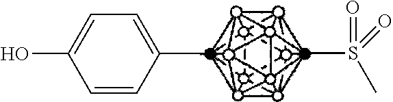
C1=CC(C)=CC=C1O.CS(=O)(C)=O
